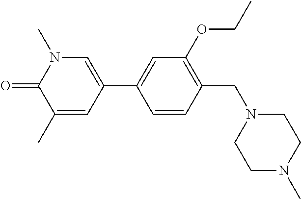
C1=CC(CN2CCN(C)CC2)=C(OCC)C=C1C1=CN(C)C(=O)C(C)=C1
